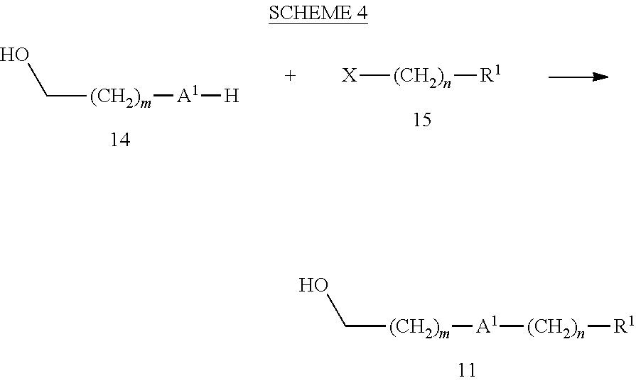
C([(CH2)m][A1][H])O.[X][(CH2)n][R1].C([(CH2)m][A1][(CH2)n][R1])O
